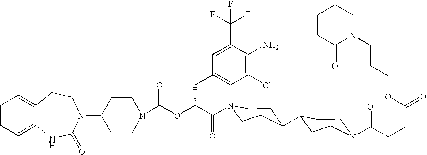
C12=CC=CC=C1NC(=O)N(C1CCN(C(OC(C(=O)N3CCC(C4CCN(C(CCC(=O)OCCCN5CCCCC5=O)=O)CC4)CC3)CC3=CC(Cl)=C(N)C(C(F)(F)F)=C3)=O)CC1)CC2
